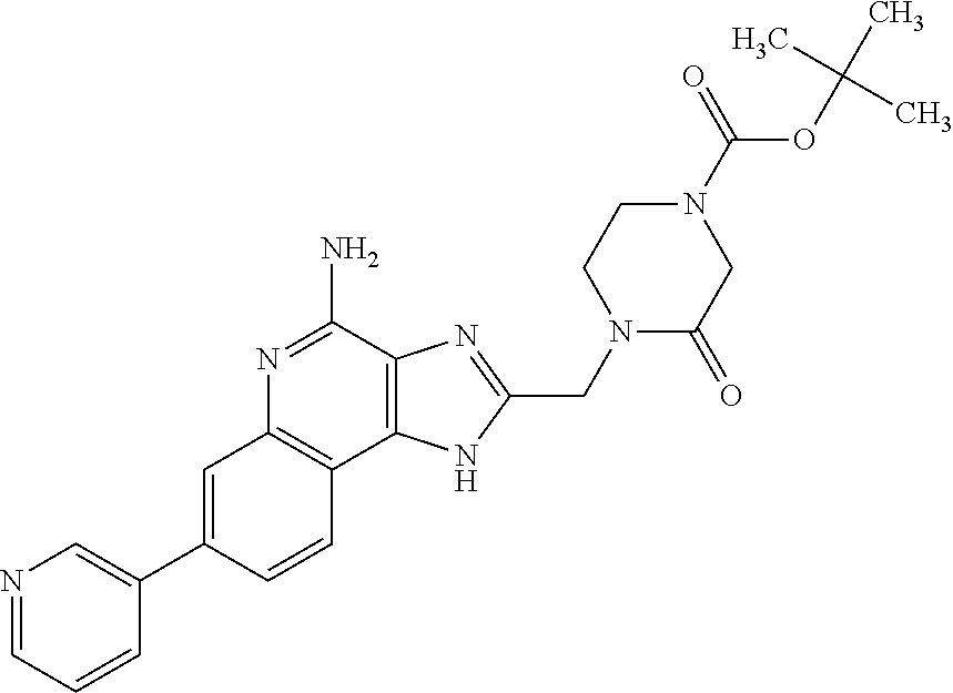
C1=C(C2=CN=CC=C2)C=CC2=C1N=C(N)C1=C2NC(CN2C(=O)CN(C(=O)OC(C)(C)C)CC2)=N1
